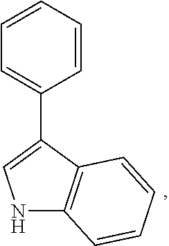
N1C2=C(C(C3=CC=CC=C3)=C1)C=CC=C2
